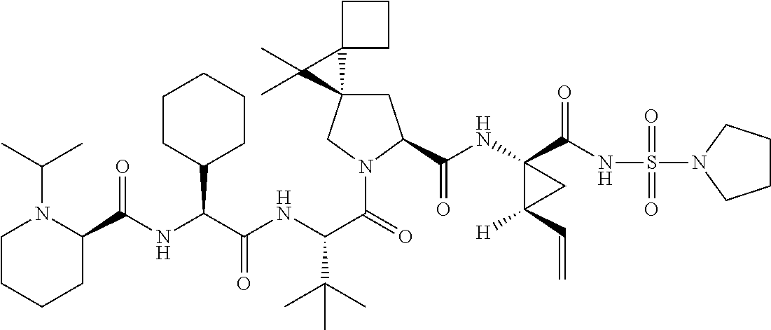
C(C(NC(C(=O)N1CC2(CC1C(NC1(C(NS(=O)(=O)N3CCCC3)=O)C(C=C)([H])C1)=O)C1(C2(C)C)CCC1)C(C)(C)C)=O)(C1CCCCC1)NC(=O)C1N(C(C)C)CCCC1
